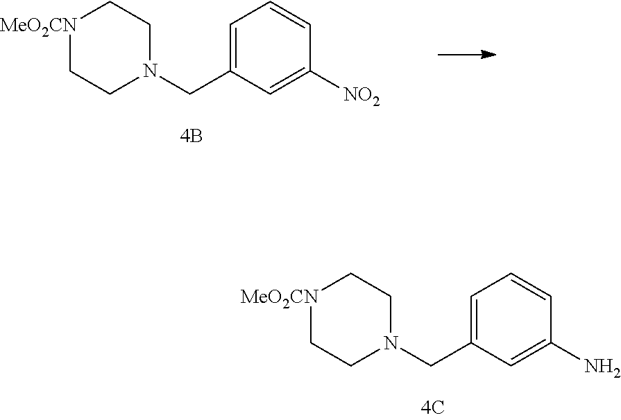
C1=C(CN2CC[MeO2CN]CC2)C=C(N)C=C1.C1=C(CN2CC[MeO2CN]CC2)C=C([NO2])C=C1
